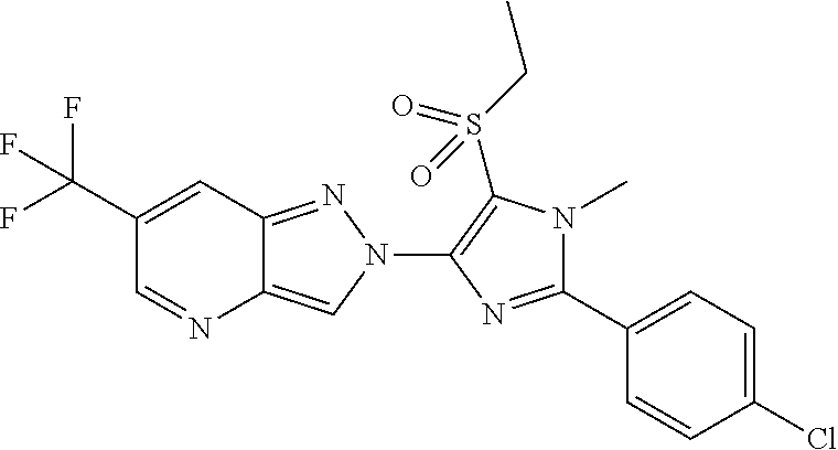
C1(C(F)(F)F)=CC2=NN(C3=C(S(CC)(=O)=O)N(C)C(C4=CC=C(Cl)C=C4)=N3)C=C2N=C1
